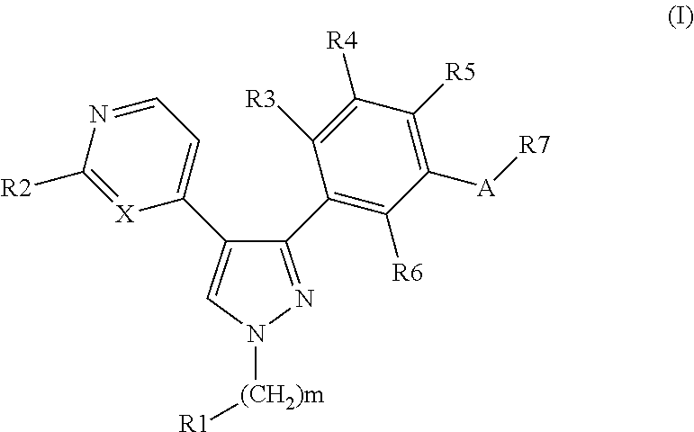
C1([R2])=[X]C(C2=CN([(CH2)m][R1])N=C2C2=C([R6])C([A][R7])=C([R5])C([R4])=C2[R3])=CC=N1
